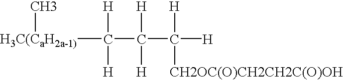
[H3C(CaH2a-1)](C(C(C([H])([H])[CH2OC(O)CH2CH2C(O)OH])([H])[H])([H])[H])C
